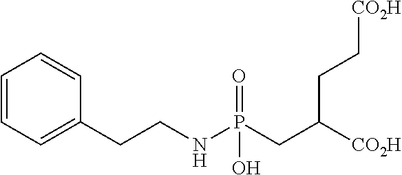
C(CNP(CC([CO2H])CC[CO2H])(=O)O)C1=CC=CC=C1
